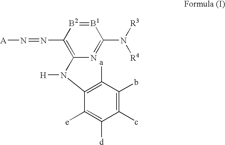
[B1]1=[B2]C(N=N[A])=C(N([H])C2=C([a])C(b)=C(c)C([d])=C2[e])N=C1N([R3])[R4]
